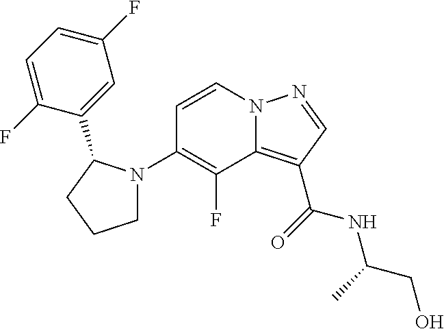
C1(N2CCCC2C2=CC(F)=CC=C2F)=C(F)C2=C(C(=O)NC(CO)C)C=NN2C=C1
